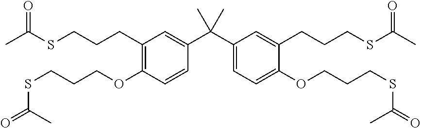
C1(CCCSC(=O)C)=C(OCCCSC(C)=O)C=CC(C(C2=CC=C(OCCCSC(C)=O)C(CCCSC(C)=O)=C2)(C)C)=C1
